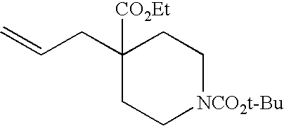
C=CCC1([CO2Et])CC[NCO2t-Bu]CC1
